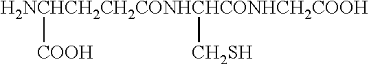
[H2NCHCH2CH2CONHCHCONHCH2COOH]([COOH])[CH2SH]
